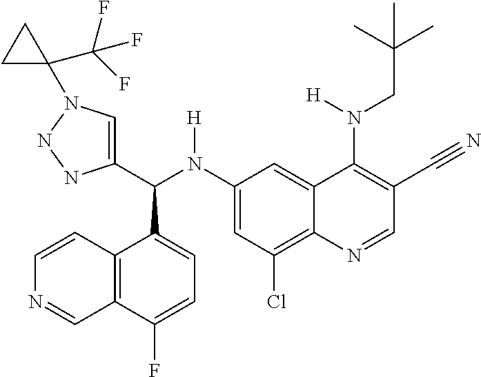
C1(N(C(C2=CN(C3(C(F)(F)F)CC3)NN2)C2=CC=C(F)C3=C2C=CN=C3)[H])=CC(Cl)=C2C(=C1)C(N(CC(C)(C)C)[H])=C(C#N)C=N2
